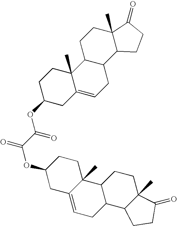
C1C(OC(C(OC2CCC3(C)C(=CCC4C3CCC3(C)C4CCC3=O)C2)=O)=O)CC2=CCC3C(C2(C)C1)CCC1(C)C3CCC1=O
